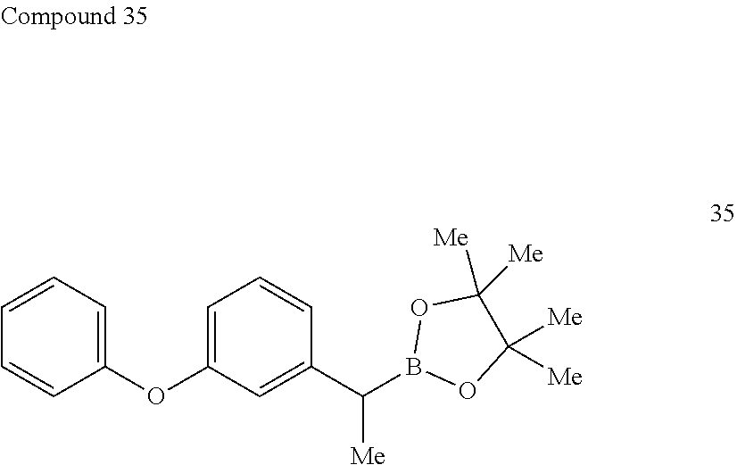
C1(OC2=CC=CC(C(B3OC([Me])([Me])C([Me])([Me])O3)[Me])=C2)=CC=CC=C1
